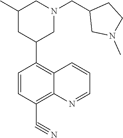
C1=CC(C#N)=C2C(=C1C1CN(CC3CN(C)CC3)CC(C)C1)C=CC=N2
